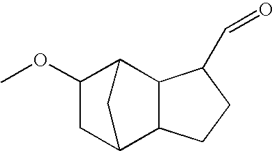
C1(OC)CC2C3C(C1C2)C(C=O)CC3
